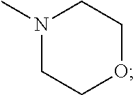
N1(C)CCOCC1
